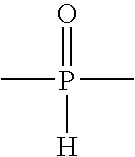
O=P([H])(C)C
